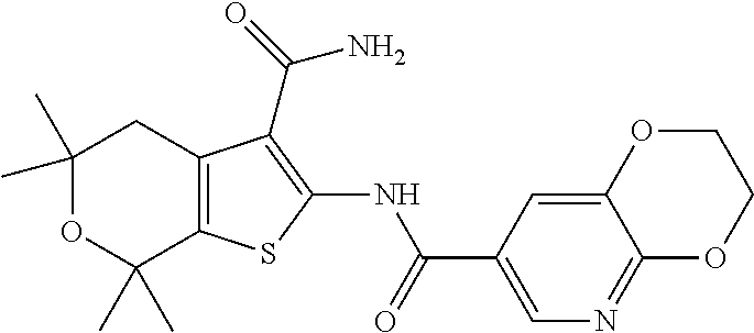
C1(C)(C)OC(C)(C)C2=C(C1)C(C(=O)N)=C(NC(C1=CN=C3C(=C1)OCCO3)=O)S2
